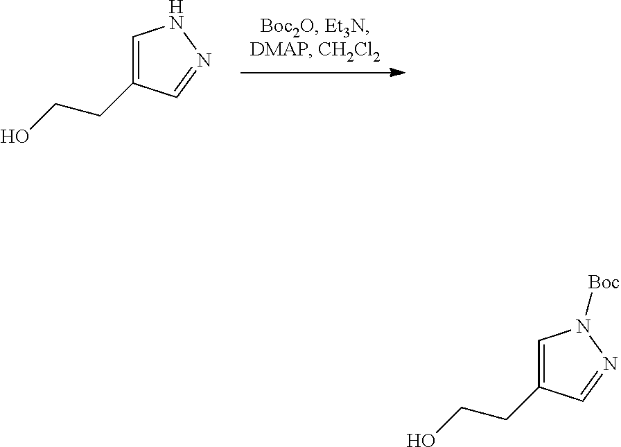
C1=C(CCO)C=NN1.C1=C(CCO)C=NN1[Boc]
